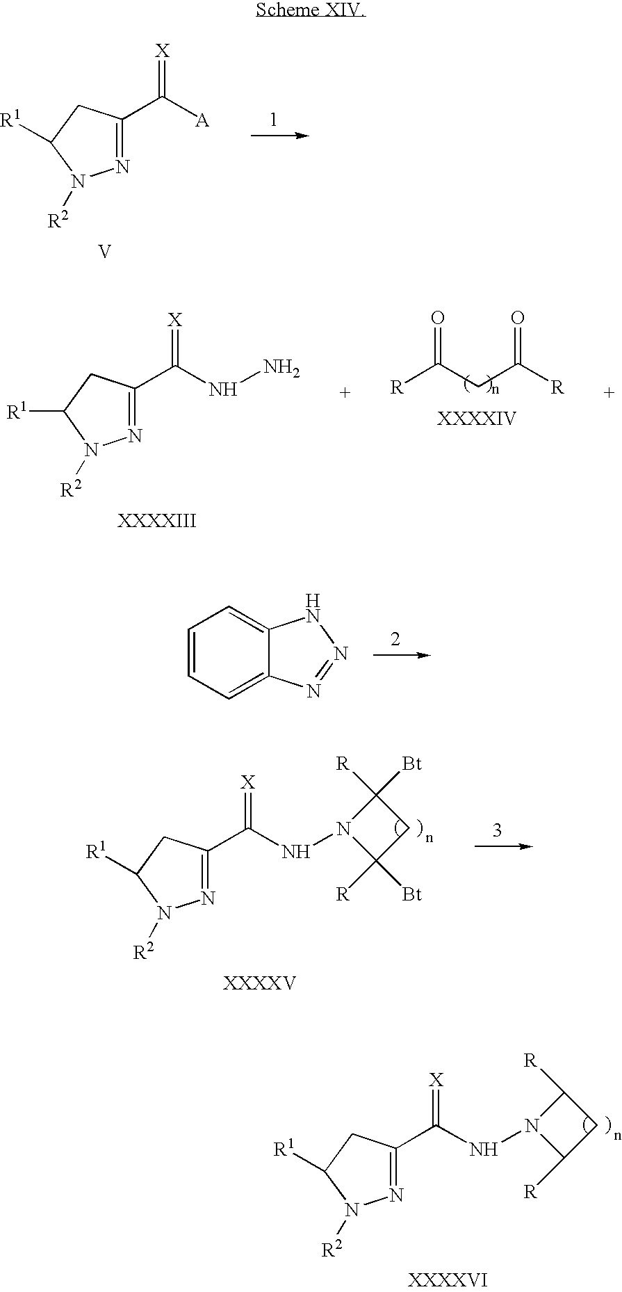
N1=C(C([A])=[X])CC([R1])N1[R2].[V].[R]C(=O)CC([R])=O.N1=C(C(NN)=[X])CC([R1])N1[R2].C1=CC=C2C(=C1)NN=N2.N1=C(C(NN2C([R])([Bt])CC2([R])[Bt])=[X])CC([R1])N1[R2].N1=C(C(NN2C([R])CC2[R])=[X])CC([R1])N1[R2]
